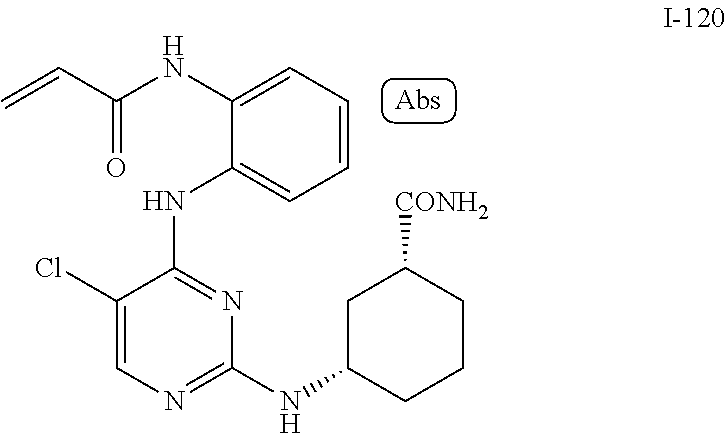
C=CC(NC1=CC=CC=C1NC1=NC(NC2CCCC([CONH2])C2)=NC=C1Cl)=O
